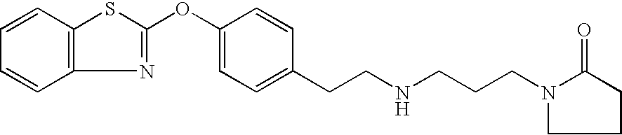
C1=CC2=C(C=C1)N=C(OC1=CC=C(CCNCCCN3C(=O)CCC3)C=C1)S2
